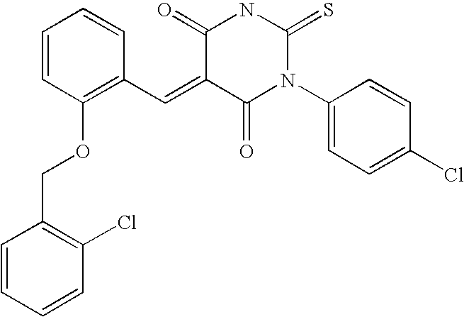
C1=CC(OCC2=C(Cl)C=CC=C2)=C(C=C2C(=O)N(C3=CC=C(Cl)C=C3)C(=S)NC2=O)C=C1
